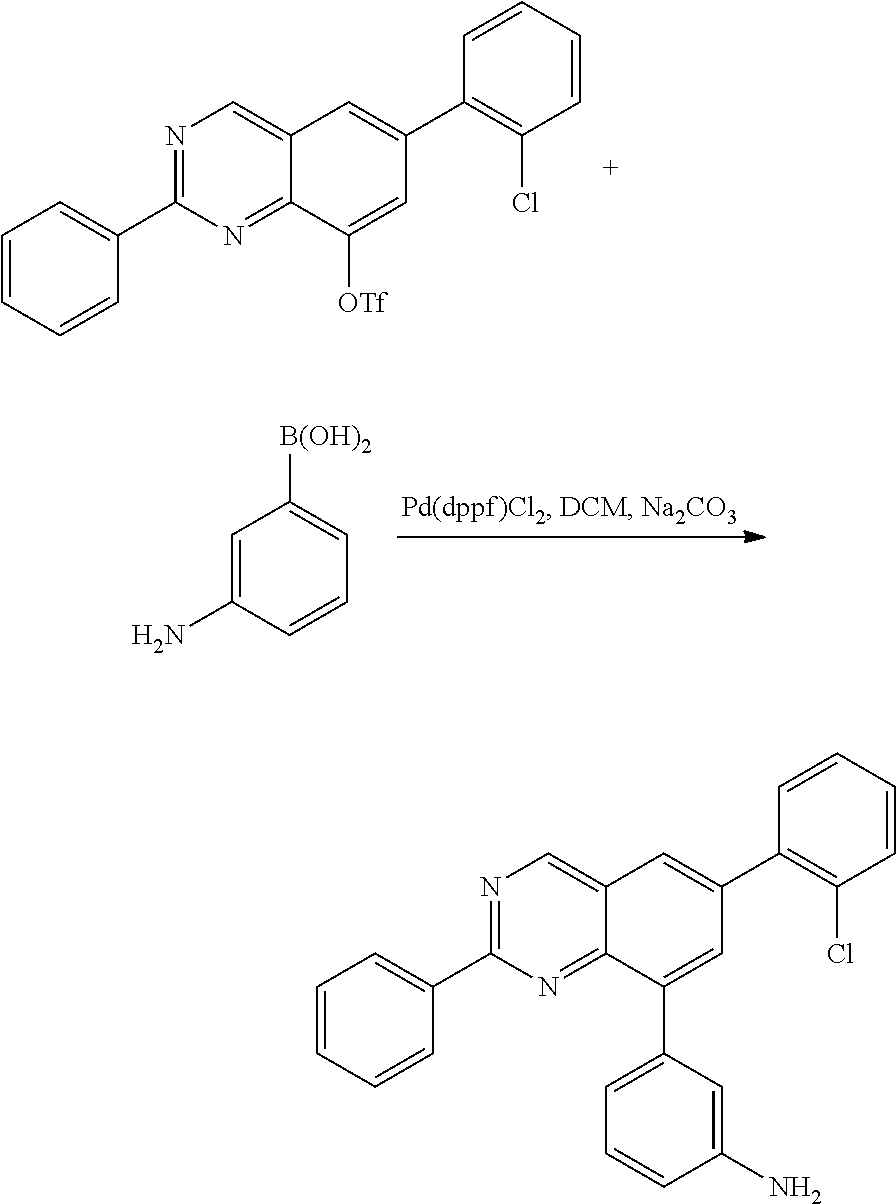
N1=C(C2=CC=CC=C2)N=C2C(=C1)C=C(C1=C(Cl)C=CC=C1)C=C2[OTf].C1=C(N)C=CC=C1[B(OH)2].N1=C(C2=CC=CC=C2)N=C2C(=C1)C=C(C1=C(Cl)C=CC=C1)C=C2C1=CC=CC(N)=C1
